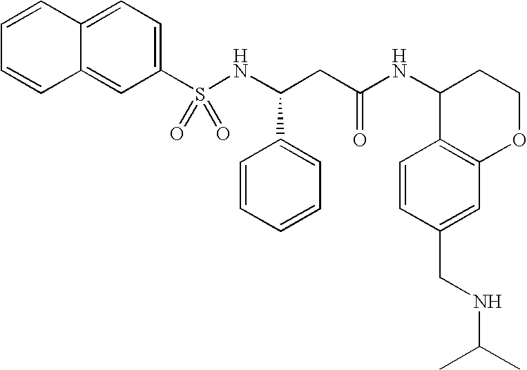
C12=CC(S(NC(CC(NC3C4=C(OCC3)C=C(CNC(C)C)C=C4)=O)C3=CC=CC=C3)(=O)=O)=CC=C1C=CC=C2
